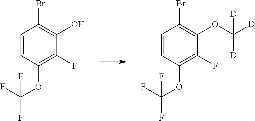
C1=CC(OC(F)(F)F)=C(F)C(O)=C1Br.C1=CC(OC(F)(F)F)=C(F)C(OC([D])([D])[D])=C1Br
